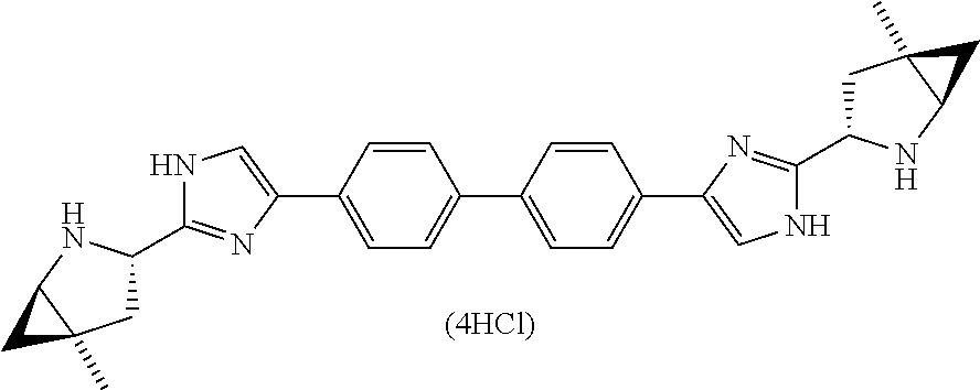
C1(C2=CC=C(C3=CC=C(C4=CNC(C5CC6(C)C(N5)C6)=N4)C=C3)C=C2)=CNC(C2CC3(C)C(N2)C3)=N1
